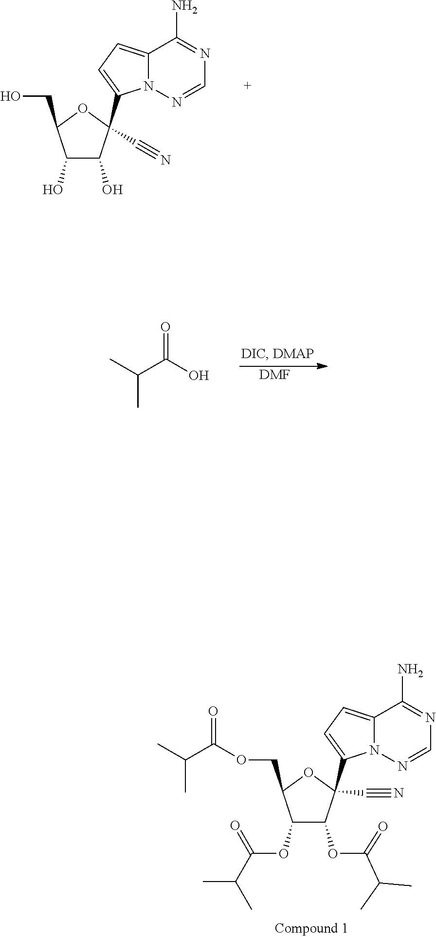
C1(O)C(O)C(C#N)(C2=CC=C3N2N=CN=C3N)OC1CO.[DMF].O=C(C(C)C)O.C1(OC(=O)C(C)C)C(OC(C(C)C)=O)C(C#N)(C2=CC=C3N2N=CN=C3N)OC1COC(C(C)C)=O
